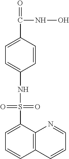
C1=CC(C(NO)=O)=CC=C1NS(C1=CC=CC2=C1N=CC=C2)(=O)=O
